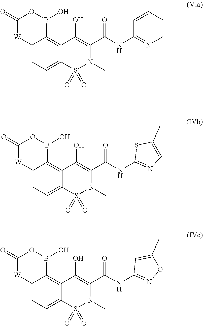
S1(=O)(=O)N(C)C(C(=O)NC2=NC=CC=C2)=C(O)C2=C3C(=CC=C12)[W]C(=O)OB3O.S1(=O)(=O)N(C)C(C(=O)NC2=NC=C(C)S2)=C(O)C2=C3C(=CC=C12)[W]C(=O)OB3O.S1(=O)(=O)N(C)C(C(=O)NC2=NOC(C)=C2)=C(O)C2=C3C(=CC=C12)[W]C(=O)OB3O
